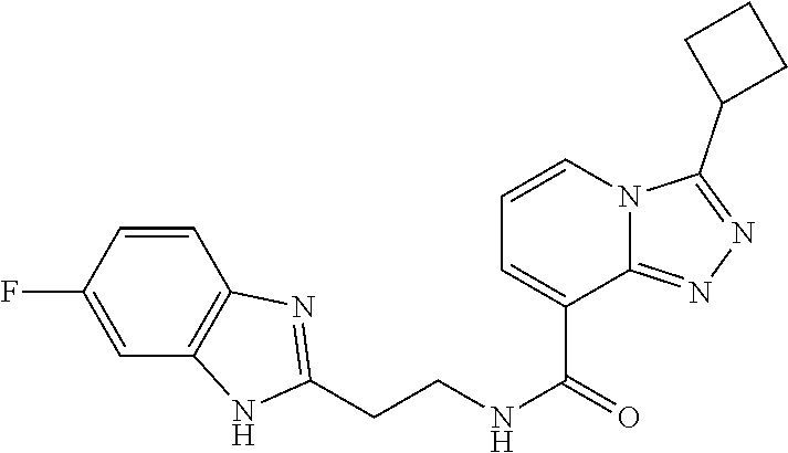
C1=CC(F)=CC2=C1N=C(CCNC(=O)C1=CC=CN3C1=NN=C3C1CCC1)N2
